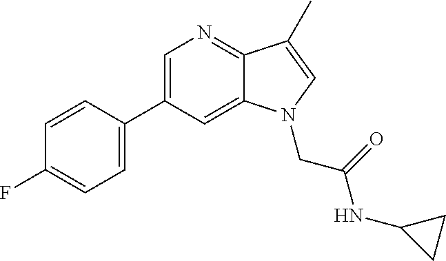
C1=C(C2=CC=C(F)C=C2)C=C2C(=N1)C(C)=CN2CC(NC1CC1)=O
